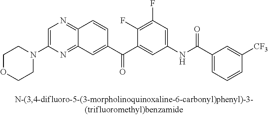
C1=C(N2CCOCC2)N=C2C(=N1)C=CC(C(C1=CC(NC(=O)C3=CC=CC([CF3])=C3)=CC(F)=C1F)=O)=C2
